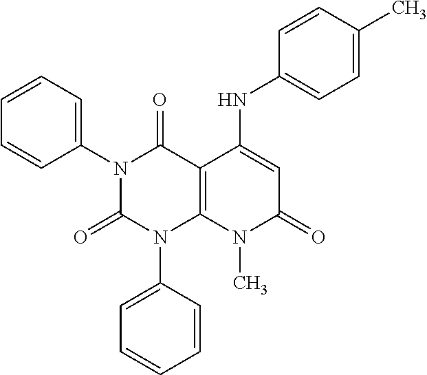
N1(C2=CC=CC=C2)C(=O)N(C2=CC=CC=C2)C2=C(C1=O)C(NC1=CC=C(C)C=C1)=CC(=O)N2C
